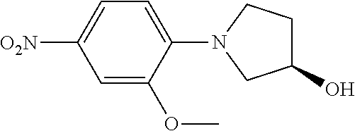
C1=C(OC)C(N2CC(O)CC2)=CC=C1[O2N]
